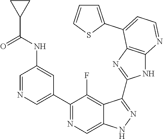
C1=NC=C(C2=NC=C3C(=C2F)C(C2=NC4=C(N2)N=CC=C4C2=CC=CS2)=NN3)C=C1NC(C1CC1)=O
